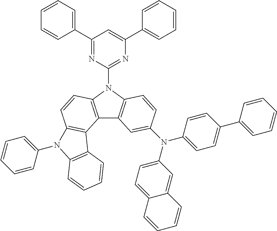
C1(C2=CC=CC=C2)=NC(N2C3=C(C4=C2C=CC2=C4C4=C(N2C2=CC=CC=C2)C=CC=C4)C=C(N(C2=CC=C(C4=CC=CC=C4)C=C2)C2=CC=C4C(=C2)C=CC=C4)C=C3)=NC(C2=CC=CC=C2)=C1
